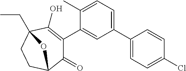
C1(C2=CC=C(C)C(C3=C(O)C4(CC)CCC(C3=O)O4)=C2)=CC=C(Cl)C=C1
